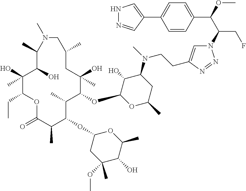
C1(O)(C)C(CC)OC(=O)C(C)C(OC2CC(OC)(C)C(O)C(C)O2)C(C)C(OC2OC(C)CC(N(C)CCC3=CN(C(C(OC)C4=CC=C(C5=CNN=C5)C=C4)CF)N=N3)C2O)C(O)(C)CC(C)CN(C)C(C)C1O
